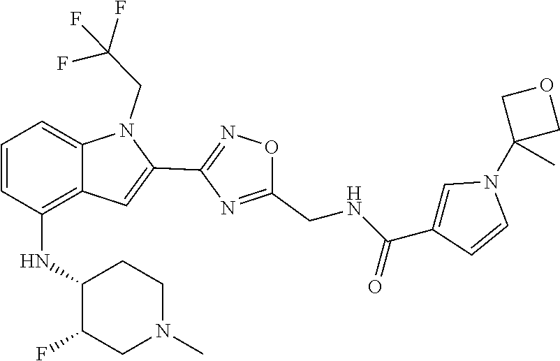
C12=C(NC3C(F)CN(C)CC3)C=CC=C1N(CC(F)(F)F)C(C1=NOC(CNC(C3=CN(C4(C)COC4)C=C3)=O)=N1)=C2
